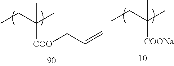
CCC(C)([COONa])C.CCC(C)([COO]CC=C)C
